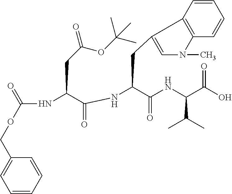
C1=CC(COC(NC(C(=O)NC(C(=O)NC(C(=O)O)C(C)C)CC2=CN(C)C3=C2C=CC=C3)CC(OC(C)(C)C)=O)=O)=CC=C1
